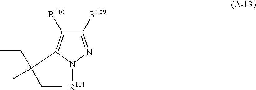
C1([R109])=NN([R111])C(C(C)(CC)CC)=C1[R110]
